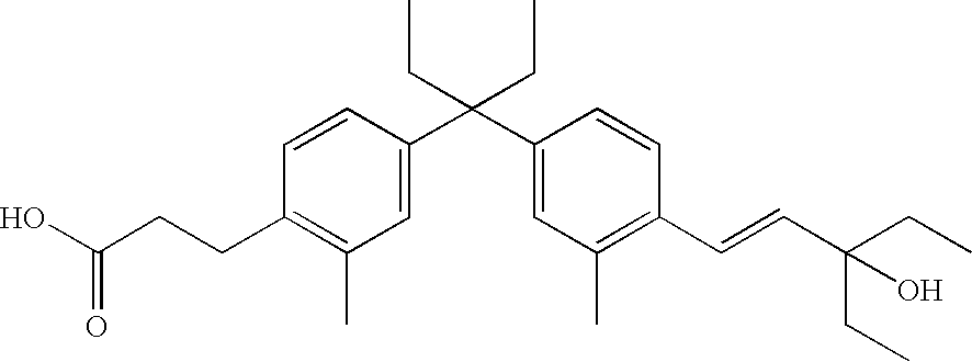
C1=CC(C(C2=CC(C)=C(C=CC(O)(CC)CC)C=C2)(CC)CC)=CC(C)=C1CCC(O)=O
